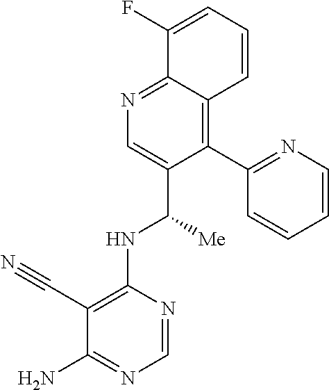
N(C(C1=CN=C2C(=C1C1=NC=CC=C1)C=CC=C2F)[Me])C1=C(C#N)C(N)=NC=N1
